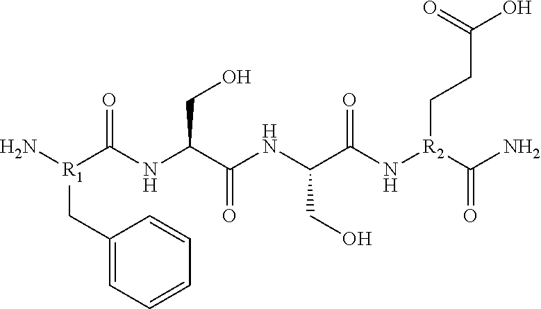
C1(C[R1](N)C(NC(C(NC(C(N[R2](C(N)=O)CCC(O)=O)=O)CO)=O)CO)=O)=CC=CC=C1
